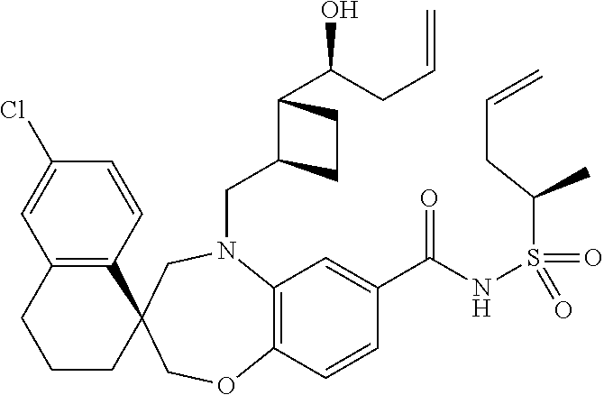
C12=C(C=CC(Cl)=C1)C1(CCC2)COC2=C(N(CC3C(C(O)CC=C)CC3)C1)C=C(C(NS(C(CC=C)C)(=O)=O)=O)C=C2
